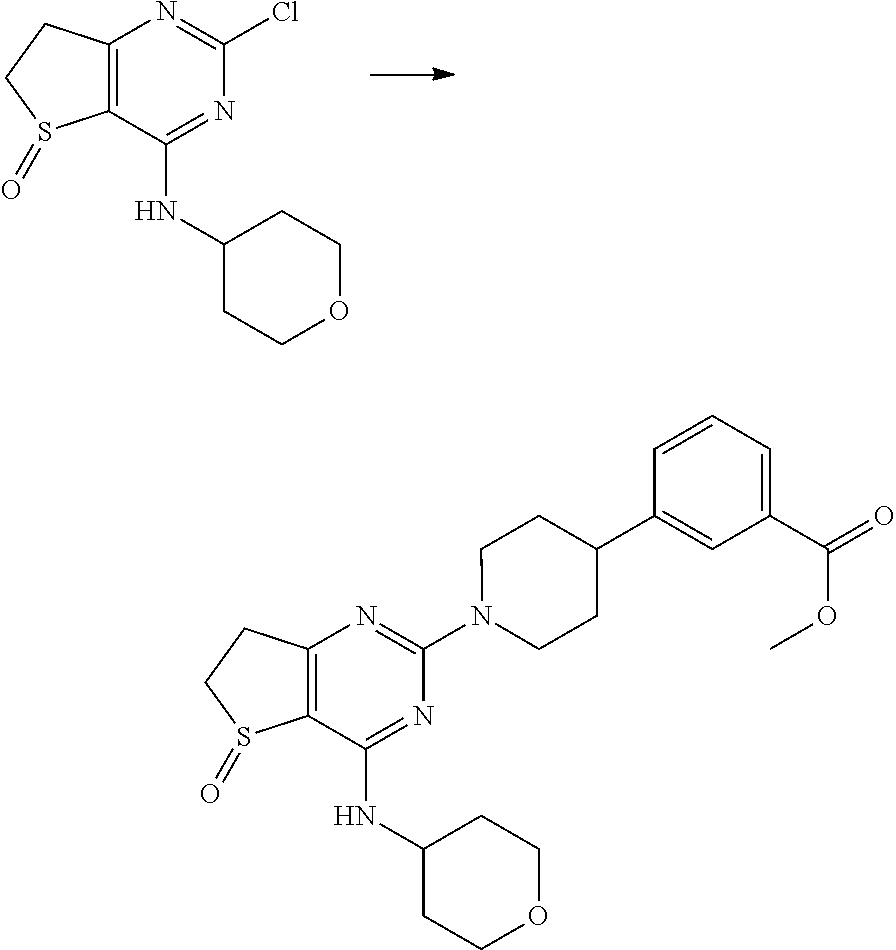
C12=C(C(NC3CCOCC3)=NC(Cl)=N1)S(=O)CC2.C12=C(C(NC3CCOCC3)=NC(N3CCC(C4=CC(C(OC)=O)=CC=C4)CC3)=N1)S(=O)CC2
